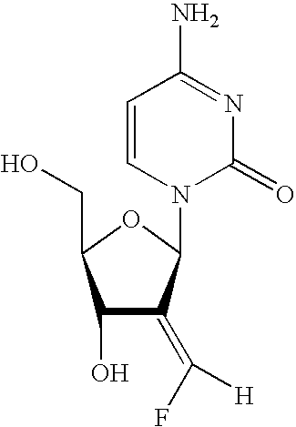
C1=CN(C2C(=C(F)[H])C(O)C(CO)O2)C(=O)N=C1N
